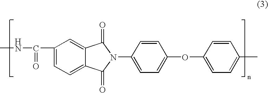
CNC(C1=CC=C2C(=C1)C(=O)N(C1=CC=C(OC3=CC=C(C)C=C3)C=C1)C2=O)=O
